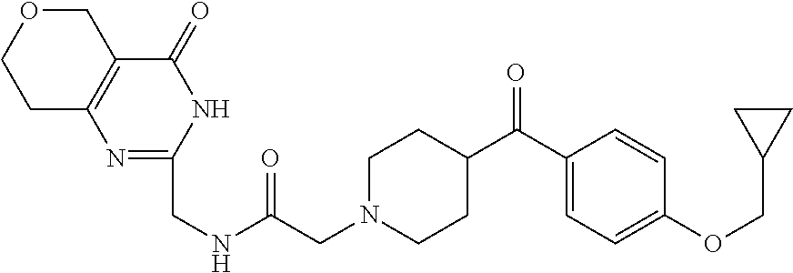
C1C2=C(COC1)C(=O)NC(CNC(CN1CCC(C(C3=CC=C(OCC4CC4)C=C3)=O)CC1)=O)=N2
